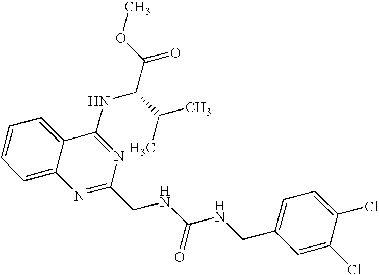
C1=CC=C2C(=C1)C(NC(C(C)C)C(=O)OC)=NC(CNC(NCC1=CC=C(Cl)C(Cl)=C1)=O)=N2
